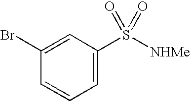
C1=C(S([NHMe])(=O)=O)C=C(Br)C=C1
